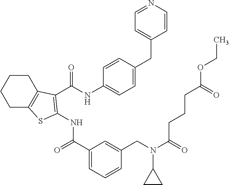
C1C2=C(CCC1)C(C(NC1=CC=C(CC3=CC=NC=C3)C=C1)=O)=C(NC(=O)C1=CC=CC(CN(C(=O)CCCC(OCC)=O)C3CC3)=C1)S2
